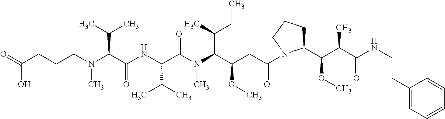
C(CCCN(C(C(NC(C(N(C(C(CC(=O)N1C(C(C(C(NCCC2=CC=CC=C2)=O)C)OC)CCC1)OC)C(C)CC)C)=O)C(C)C)=O)C(C)C)C)(=O)O
